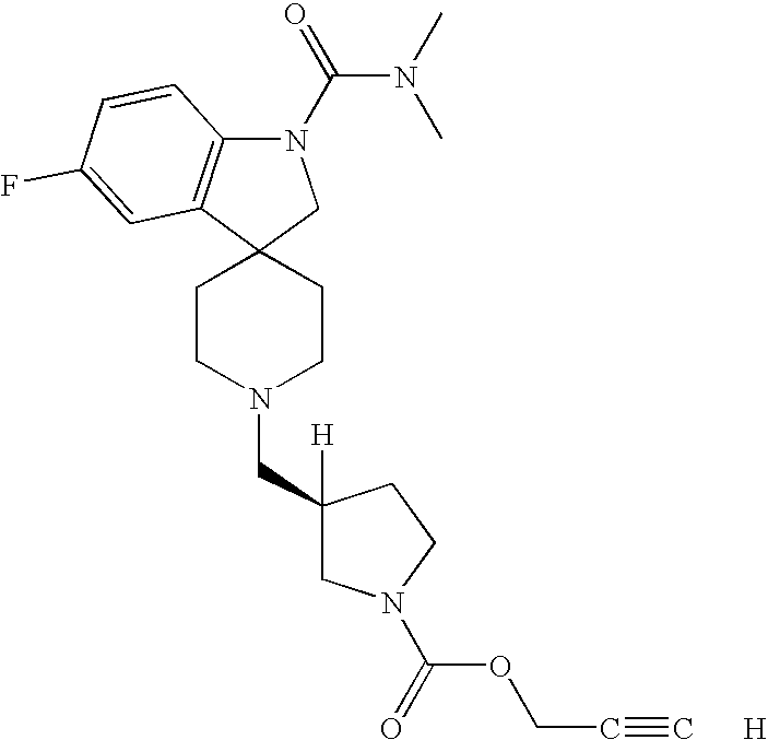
C1CN(CC2([H])CN(C(=O)OCC#C)CC2)CCC12CN(C(=O)N(C)C)C1=C2C=C(F)C=C1.[H]
